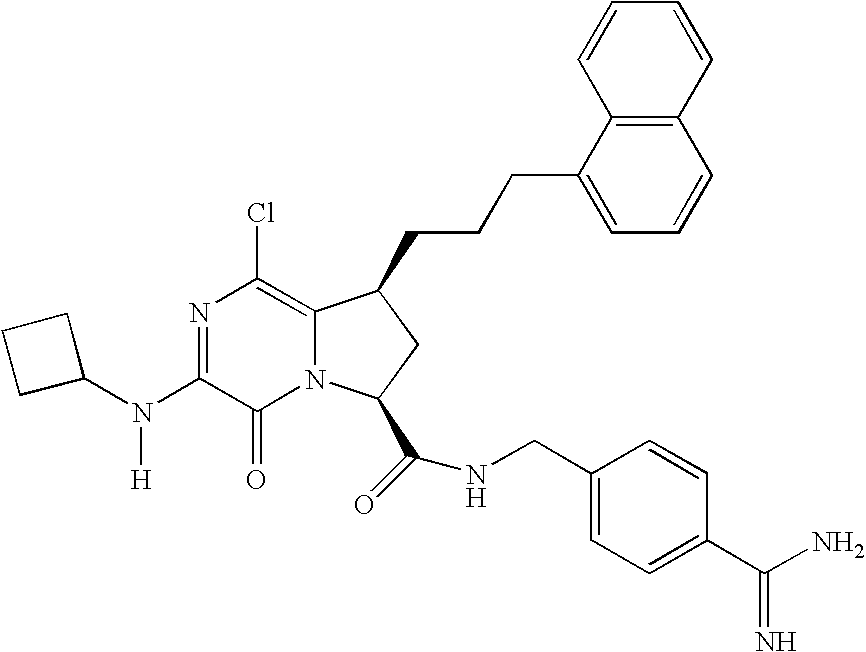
C12=C(C=CC=C1)C=CC=C2CCCC1C2=C(Cl)N=C(N(C3CCC3)[H])C(=O)N2C(C(=O)NCC2=CC=C(C(=N)N)C=C2)C1
